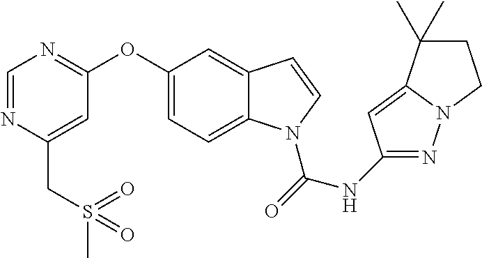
N(C(=O)N1C2=CC=C(OC3=NC=NC(CS(C)(=O)=O)=C3)C=C2C=C1)C1=NN2C(=C1)C(C)(C)CC2
